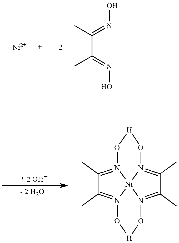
[Ni2].C(C(C)=NO)(=NO)C.C1(C)=N2[Ni]34N(=C1C)O[H]ON3=C(C)C(C)=N4O[H]O2
